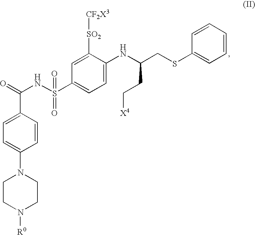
C1CN([R0])CCN1C1=CC=C(C(NS(C2=CC=C(NC(CSC3=CC=CC=C3)CC[X4])C([SO2][CF2X3])=C2)(=O)=O)=O)C=C1
